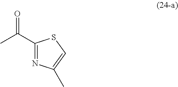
C1(C(=O)C)=NC(C)=CS1
